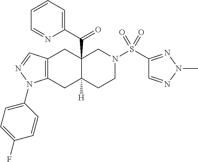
C1(N2C3=C(C=N2)CC2(C(C4=CC=CC=N4)=O)C([H])(C3)CCN(S(C3=NN(C)N=C3)(=O)=O)C2)=CC=C(F)C=C1
